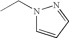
CCN1C=CC=N1
